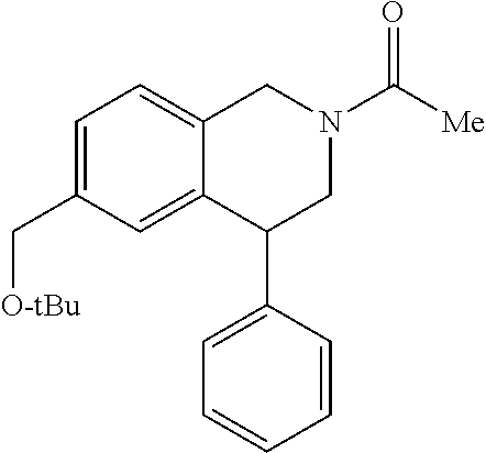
C1=C(C[O-tBu])C=C2C(=C1)CN(C([Me])=O)CC2C1=CC=CC=C1
